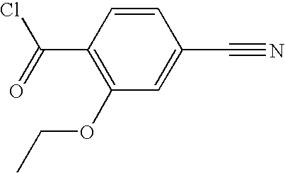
C1=CC(C#N)=CC(OCC)=C1C(Cl)=O
